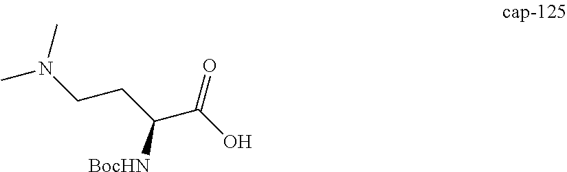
CN(CCC(C(O)=O)[BocHN])C
